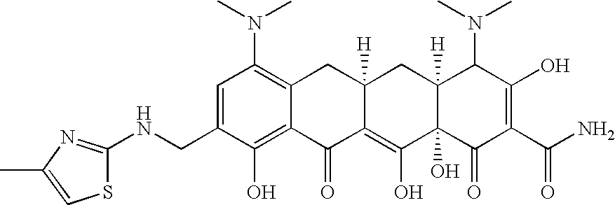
N(CC1=CC(N(C)C)=C2C(=C1O)C(=O)C1=C(O)C3(O)C([H])(CC1([H])C2)C(N(C)C)C(O)=C(C(N)=O)C3=O)C1=NC(C)=CS1
